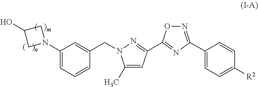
N1(C2=CC=CC(CN3C(C)=CC(C4=NC(C5=CC=C([R2])C=C5)=NO4)=N3)=C2)CC(O)C1
